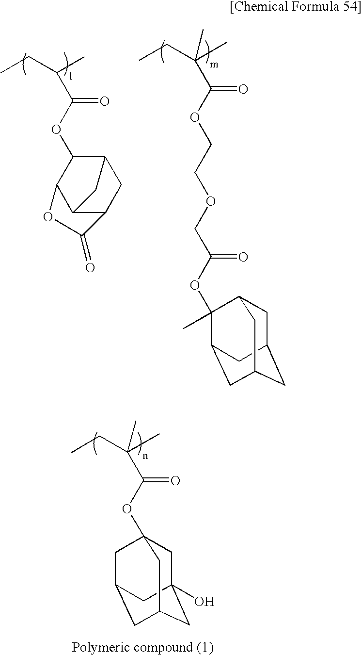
C12CC3C(OC(C(CC)C)=O)C(C1C3)OC2=O.C1C2CC3CC(C(C)(OC(COCCOC(C(C)(C)CC)=O)=O)C1C3)C2.C1C2(O)CC3CC(CC1(OC(C(C)(C)CC)=O)C3)C2
